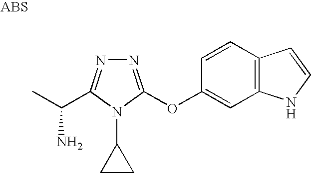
N1=C(OC2=CC3=C(C=C2)C=CN3)N(C2CC2)C(C(C)N)=N1
